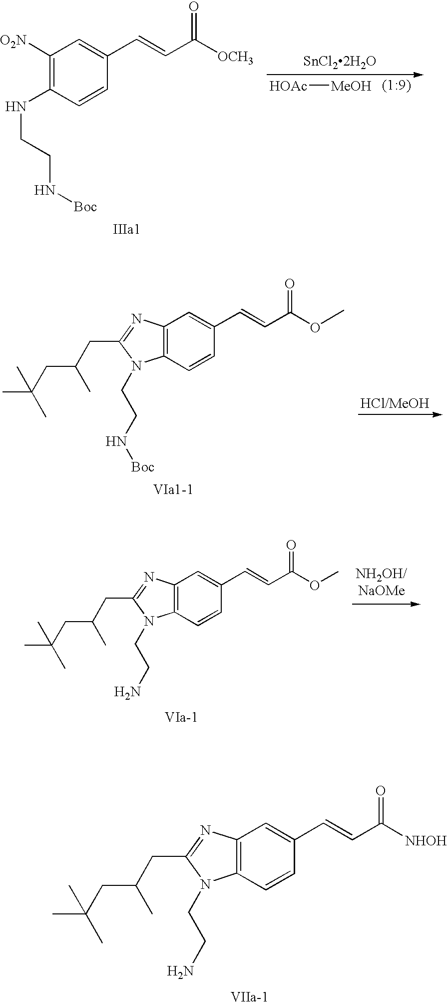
C12=C(C=CC(C=CC([NHOH])=O)=C1)N(CCN)C(CC(CC(C)(C)C)C)=N2.C12=C(C=CC(C=CC(OC)=O)=C1)N(CCN)C(CC(CC(C)(C)C)C)=N2.C1([O2N])=C(NCCN[Boc])C=CC(C=CC([OCH3])=O)=C1.[HOAc][MeOH].[SnCl22H2O].C12=C(C=CC(C=CC(OC)=O)=C1)N(CCN[Boc])C(CC(CC(C)(C)C)C)=N2
